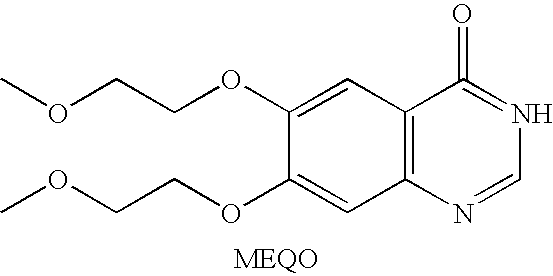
O=C1=NC=NC2=C1C=C(OCCOC)C(OCCOC)=C2
